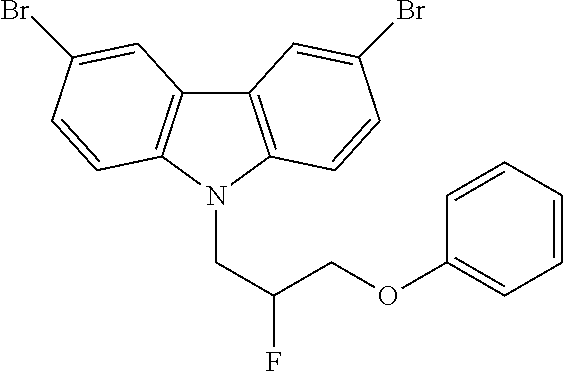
C12=C(N(CC(COC3=CC=CC=C3)F)C3=C1C=C(Br)C=C3)C=CC(Br)=C2
